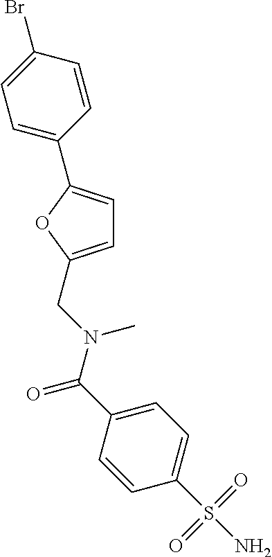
C1=C(CN(C)C(=O)C2=CC=C(S(N)(=O)=O)C=C2)OC(C2=CC=C(Br)C=C2)=C1
